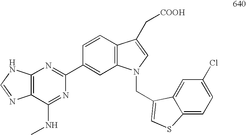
C12=C(C(NC)=NC(C3=CC4=C(C=C3)C(C[COOH])=CN4CC3=CSC4=CC=C(Cl)C=C43)=N1)N=CN2
